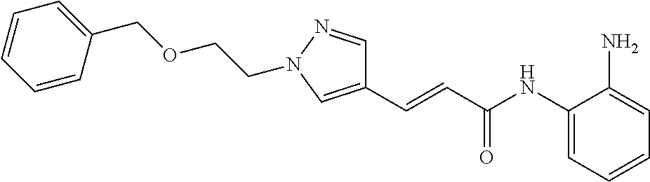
C1(C=CC(NC2=CC=CC=C2N)=O)=CN(CCOCC2=CC=CC=C2)N=C1
